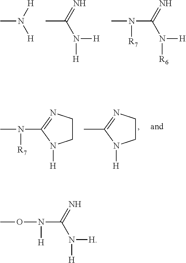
CN([H])[H].CC(=N)N([H])[H].N(C(=N)N([H])[R6])(C)[R7].N(C1=NCCN1[H])(C)[R7].CC1=NCCN1[H].N(C(=N)N([H])[H])(OC)[H]
